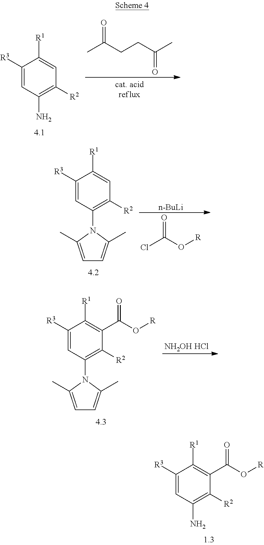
C1([R3])=CC(N)=C([R2])C=C1[R1].CC(CCC(C)=O)=O.C1([R3])=CC(N2C(C)=CC=C2C)=C([R2])C=C1[R1].ClC(O[R])=O.[n-BuLi].C1([R3])=CC(N2C(C)=CC=C2C)=C([R2])C(C(O[R])=O)=C1[R1].[NH2OH HCl].C1([R3])=CC(N)=C([R2])C(C(O[R])=O)=C1[R1]
